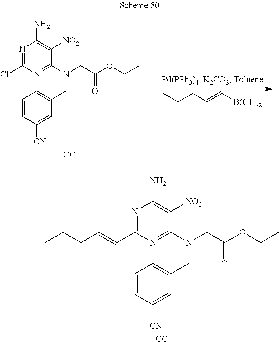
N1=C(Cl)N=C(N(CC(OCC)=O)CC2=CC=CC([CN])=C2)C([NO2])=C1N.[CC].C([B(OH)2])=CCCC.N1=C(C=CCCC)N=C(N(CC(OCC)=O)CC2=CC=CC([CN])=C2)C([NO2])=C1N.[CC]
